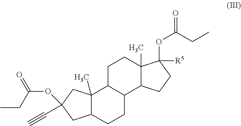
C12(C)C(CCC3C1CCC1(C)C3CCC1(OC(=O)CC)[R5])CC(C#C)(OC(=O)CC)C2
